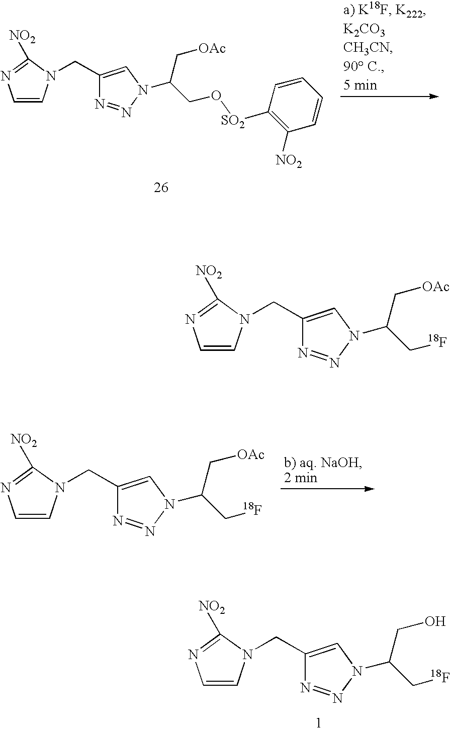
C1=CN(CC2=CN(C(C[OAc])C[18F])N=N2)C([NO2])=N1.C1=CN(CC2=CN(C(C[OAc])C[18F])N=N2)C([NO2])=N1.C1=CN(CC2=CN(C(C[OAc])CO[SO2]C3=C([NO2])C=CC=C3)N=N2)C([NO2])=N1.C1=CN(CC2=CN(C(CO)C[18F])N=N2)C([NO2])=N1
